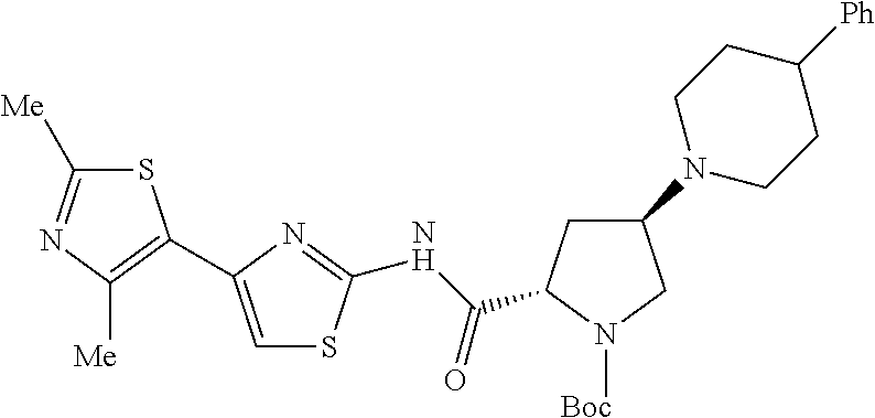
C1([Me])=NC([Me])=C(C2=CSC(NC(=O)C3CC(N4CCC([Ph])CC4)CN3[Boc])=N2)S1
